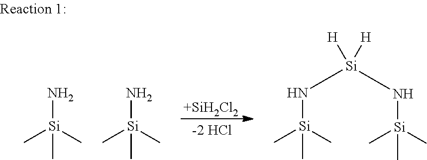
[+SiH2Cl2].N[Si](C)(C)C.N[Si](C)(C)C.[Si](C)(C)(C)N[Si](N[Si](C)(C)C)([H])[H]
